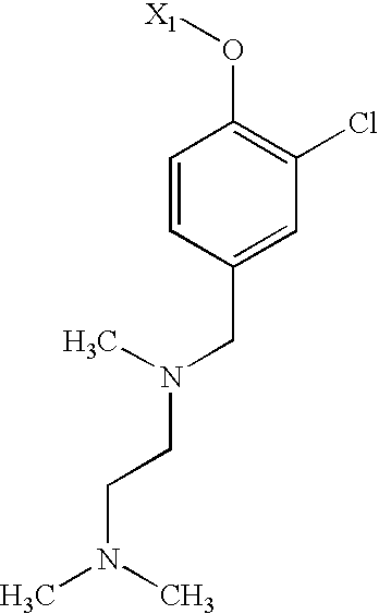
C1=CC(CN(C)CCN(C)C)=CC(Cl)=C1O[X1]
